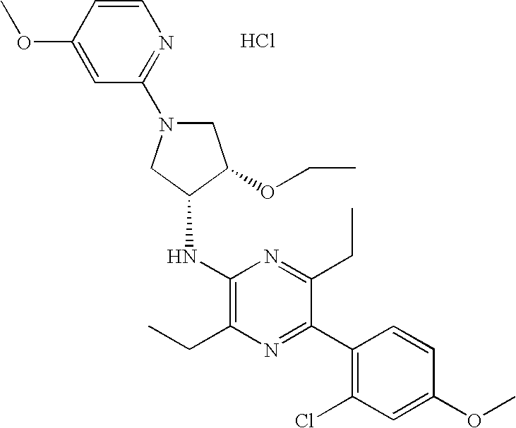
C1N(C2=NC=CC(OC)=C2)CC(NC2=C(CC)N=C(C3=C(Cl)C=C(OC)C=C3)C(CC)=N2)C1OCC.Cl
